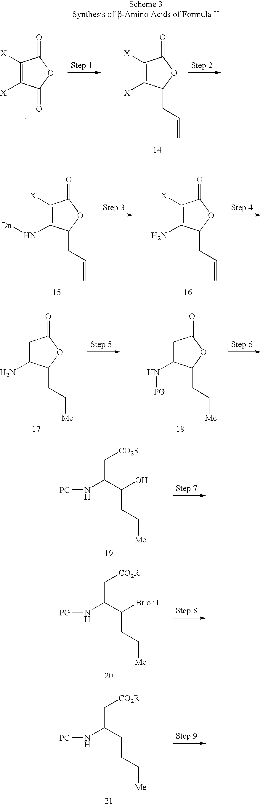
C1([X])=C(N[Bn])C(CC=C)OC1=O.C1([X])=C(N)C(CC=C)OC1=O.C1C(N)C(CC[Me])OC1=O.C1C(N[PG])C(CC[Me])OC1=O.N(C(C(O)CC[Me])C[CO2R])[PG].N(C(C([Br or I])CC[Me])C[CO2R])[PG].N(C(CCC[Me])C[CO2R])[PG].C1([X])=C([X])C(=O)OC1=O.C1([X])=C([X])C(CC=C)OC1=O
